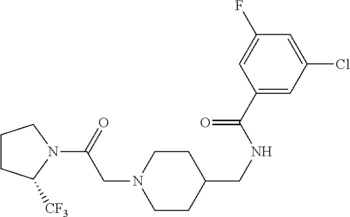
C1CC(CNC(C2=CC(Cl)=CC(F)=C2)=O)CCN1CC(N1CCCC1[CF3])=O
